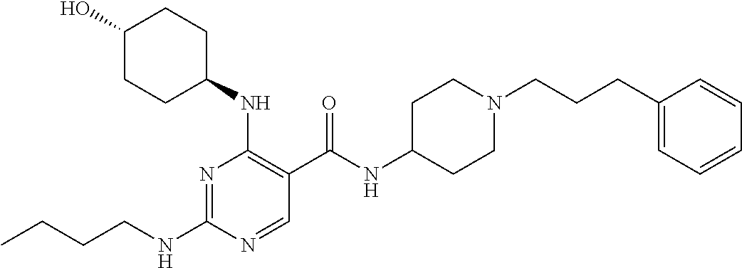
CCCCNC1=NC(NC2CCC(O)CC2)=C(C(NC2CCN(CCCC3=CC=CC=C3)CC2)=O)C=N1
